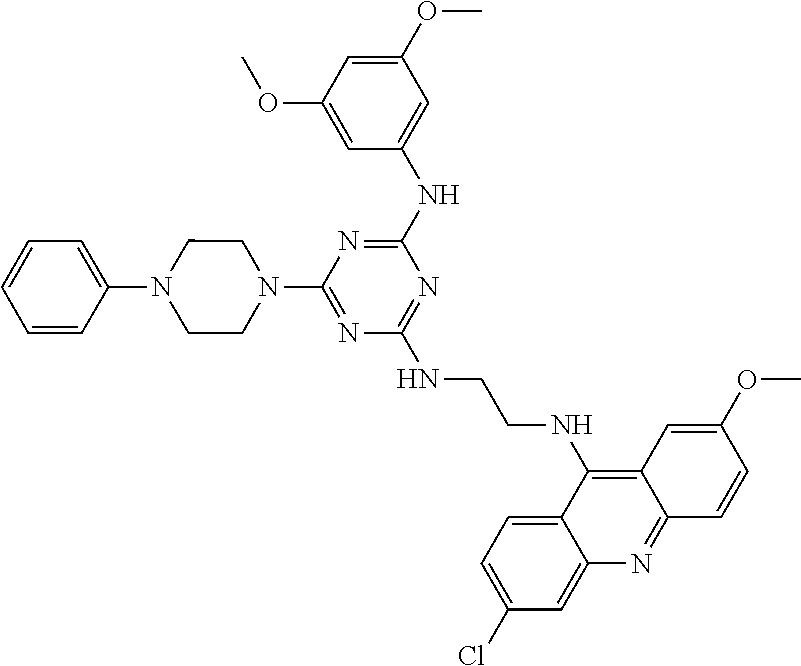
C1(NC2=CC(OC)=CC(OC)=C2)=NC(N2CCN(C3=CC=CC=C3)CC2)=NC(NCCNC2=C3C(=NC4=CC(Cl)=CC=C24)C=CC(OC)=C3)=N1
